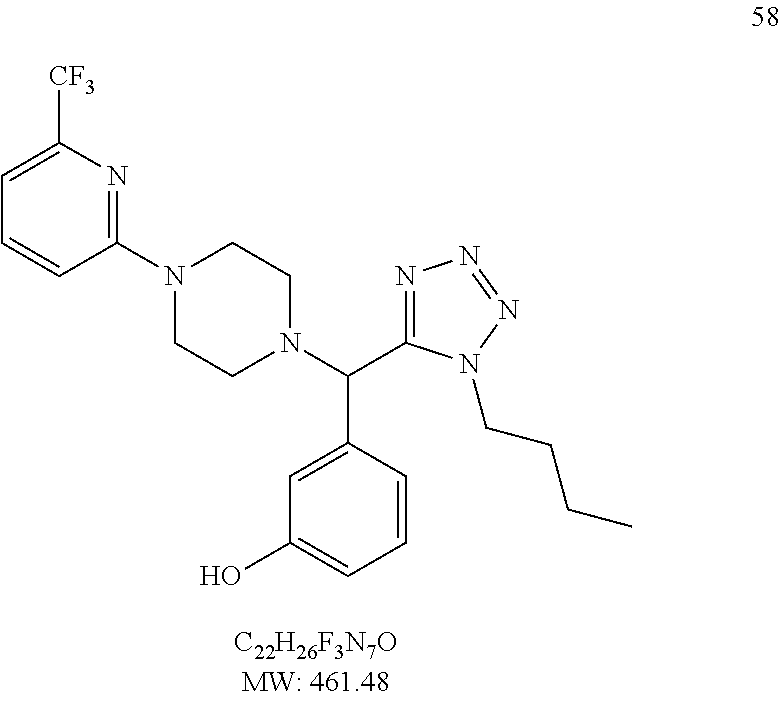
C1(N2CCN(C(C3=NN=NN3CCCC)C3=CC(O)=CC=C3)CC2)=NC([CF3])=CC=C1
